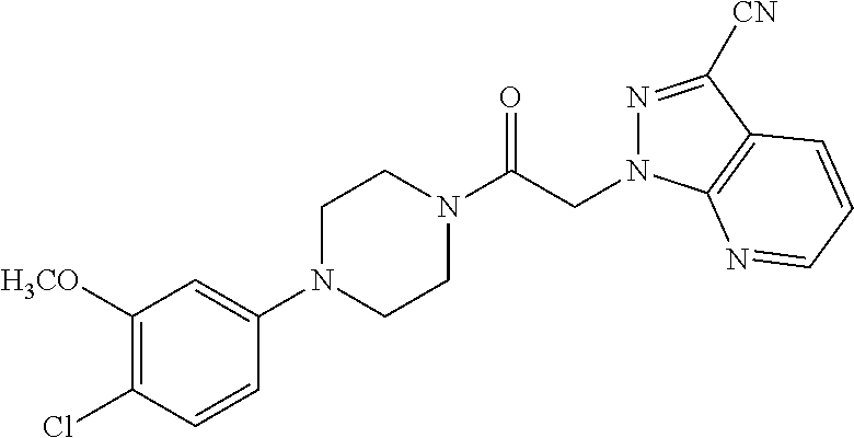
[H3CO]C1=C(Cl)C=CC(N2CCN(C(CN3N=C([CN])C4=C3N=CC=C4)=O)CC2)=C1
